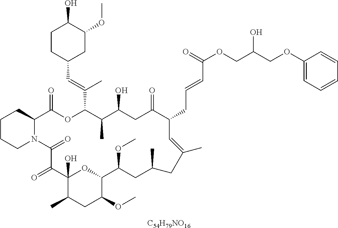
C1CCN2C(C1)C(=O)OC(C(=CC1CC(OC)C(O)CC1)C)C(C)C(O)CC(=O)C(CC=CC(OCC(COC1=CC=CC=C1)O)=O)C=C(C)CC(C)CC(OC)C1OC(O)(C(=O)C2=O)C(C)CC1OC.[C54H79NO16]
